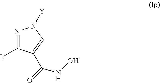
N1=C([L])C(C(NO)=O)=CN1[Y]
